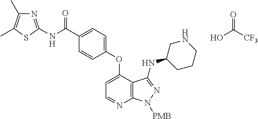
C1(C(NC2=NC(C)=C(C)S2)=O)=CC=C(OC2=CC=NC3=C2C(NC2CCCNC2)=NN3[PMB])C=C1.O=C([CF3])O
